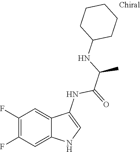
C1(F)=C(F)C=C2C(=C1)C(NC(=O)C(NC1CCCCC1)C)=CN2
